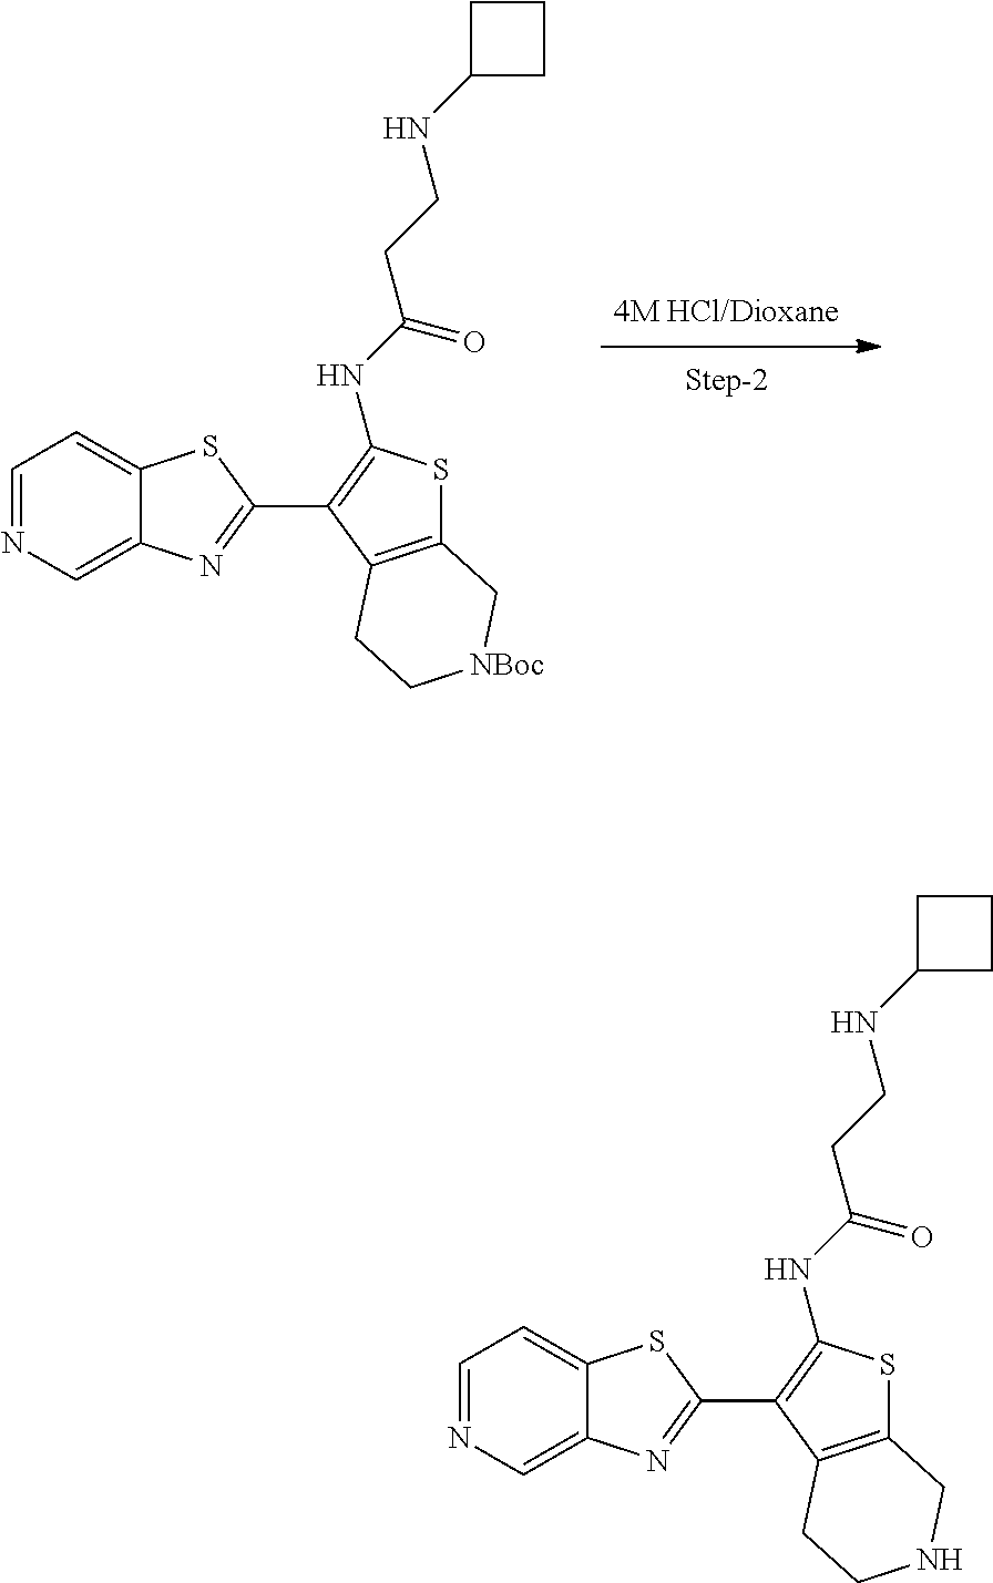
C1=NC=C2C(=C1)SC(C1=C(NC(=O)CCNC3CCC3)SC3=C1CCNC3)=N2.C1=NC=C2C(=C1)SC(C1=C(NC(=O)CCNC3CCC3)SC3=C1CC[NBoc]C3)=N2
